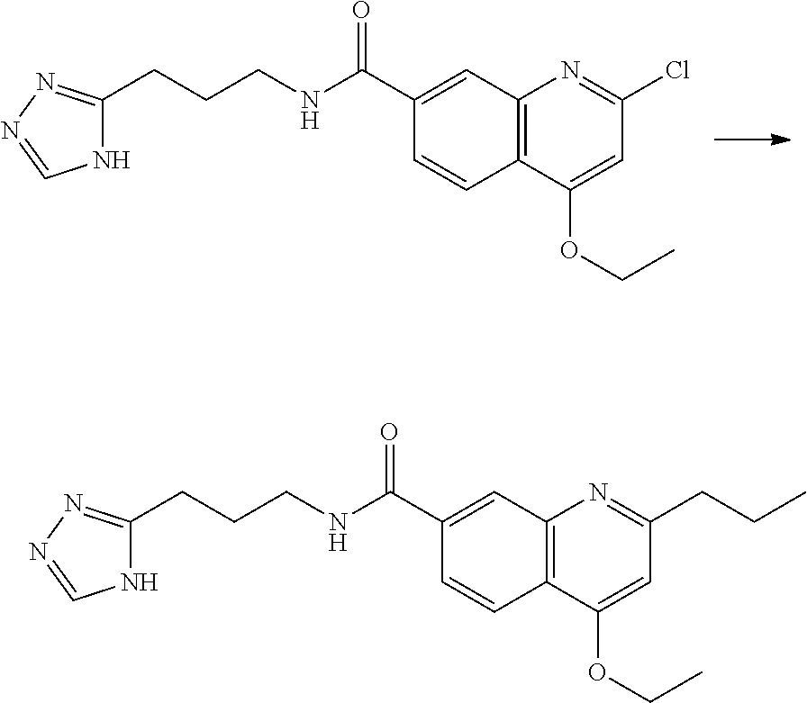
ClC1=NC2=C(C(OCC)=C1)C=CC(C(NCCCC1=NN=CN1)=O)=C2.C(C1=NC2=C(C(OCC)=C1)C=CC(C(NCCCC1=NN=CN1)=O)=C2)CC
